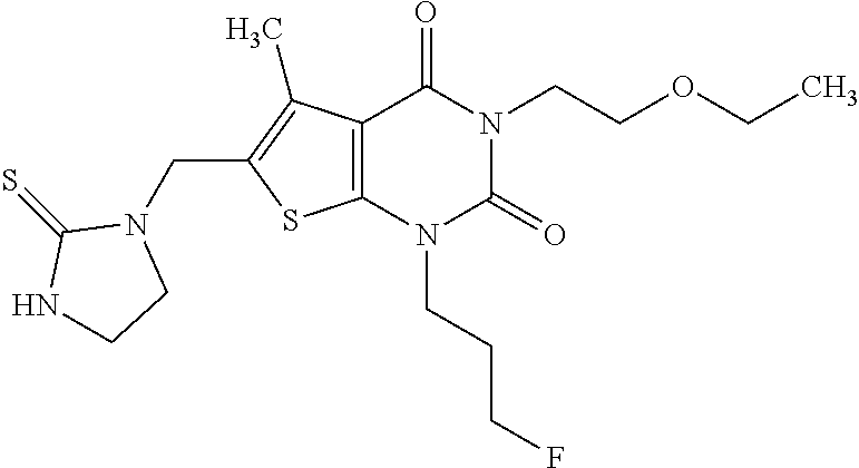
C12=C(N(CCCF)C(=O)N(CCOCC)C1=O)SC(CN1C(=S)NCC1)=C2C
